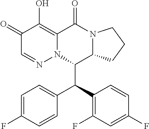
C1(=O)C=NN2C(=C1O)C(=O)N1C(C2C(C2=C(F)C=C(F)C=C2)C2=CC=C(F)C=C2)CCC1
